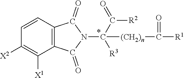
C12=C(C(=O)N(C([(CH2)n]C([R1])=O)(C([R2])=O)[R3])C1=O)C=CC([X2])=C2[X1]
